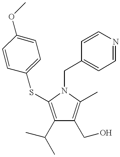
C1(C(C)C)=C(SC2=CC=C(OC)C=C2)N(CC2=CC=NC=C2)C(C)=C1CO
